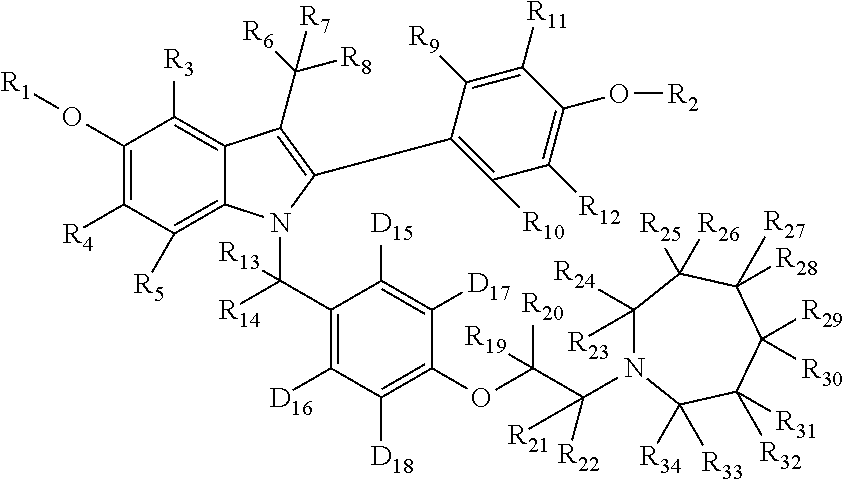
C1(O[R1])=C([R4])C([R5])=C2C(=C1[R3])C(C([R6])([R8])[R7])=C(C1=C([R10])C([R12])=C(O[R2])C([R11])=C1[R9])N2C(C1=C([D16])C([D18])=C(OC(C([R21])([R22])N2C([R23])([R24])C([R25])([R26])C([R28])([R27])C([R29])([R30])C([R31])([R32])C2([R34])[R33])([R20])[R19])C([D17])=C1[D15])([R14])[R13]
